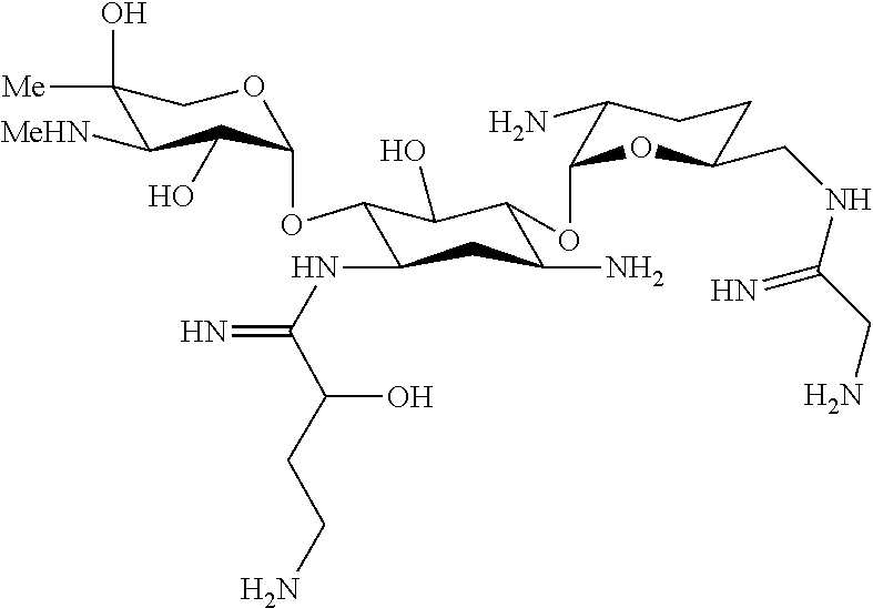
C1(O)([Me])C([MeHN])C(O)C(OC2C(NC(=N)C(O)CCN)CC(N)C(OC3OC(CNC(CN)=N)CCC3N)C2O)OC1
